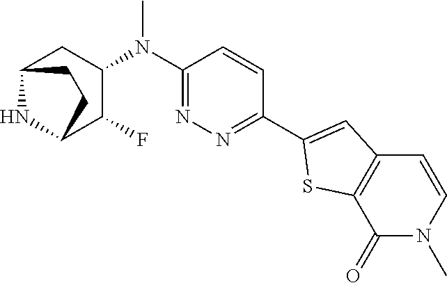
C1(N(C2CC3NC(C2F)CC3)C)=NN=C(C2=CC3=C(S2)C(=O)N(C)C=C3)C=C1
